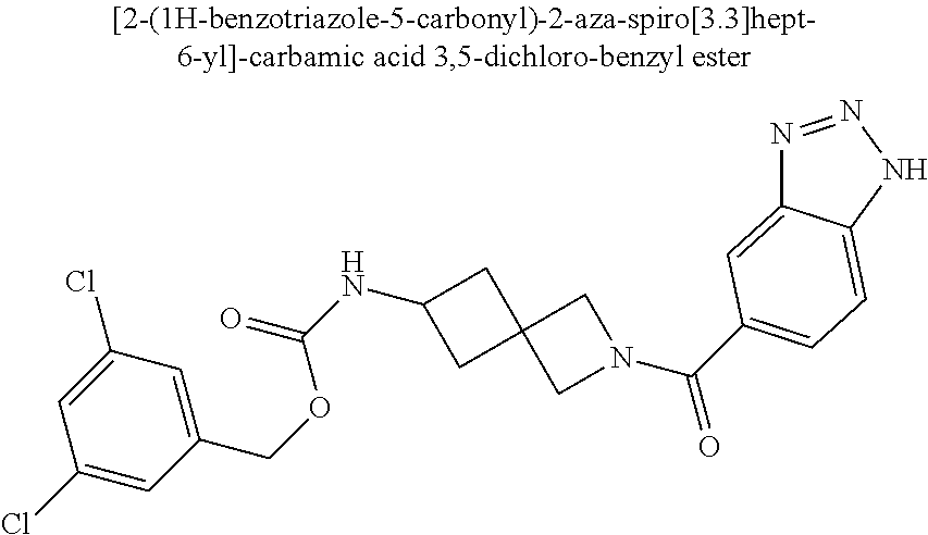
C1(Cl)=CC(COC(=O)NC2CC3(C2)CN(C(=O)C2=CC=C4C(=C2)N=NN4)C3)=CC(Cl)=C1
